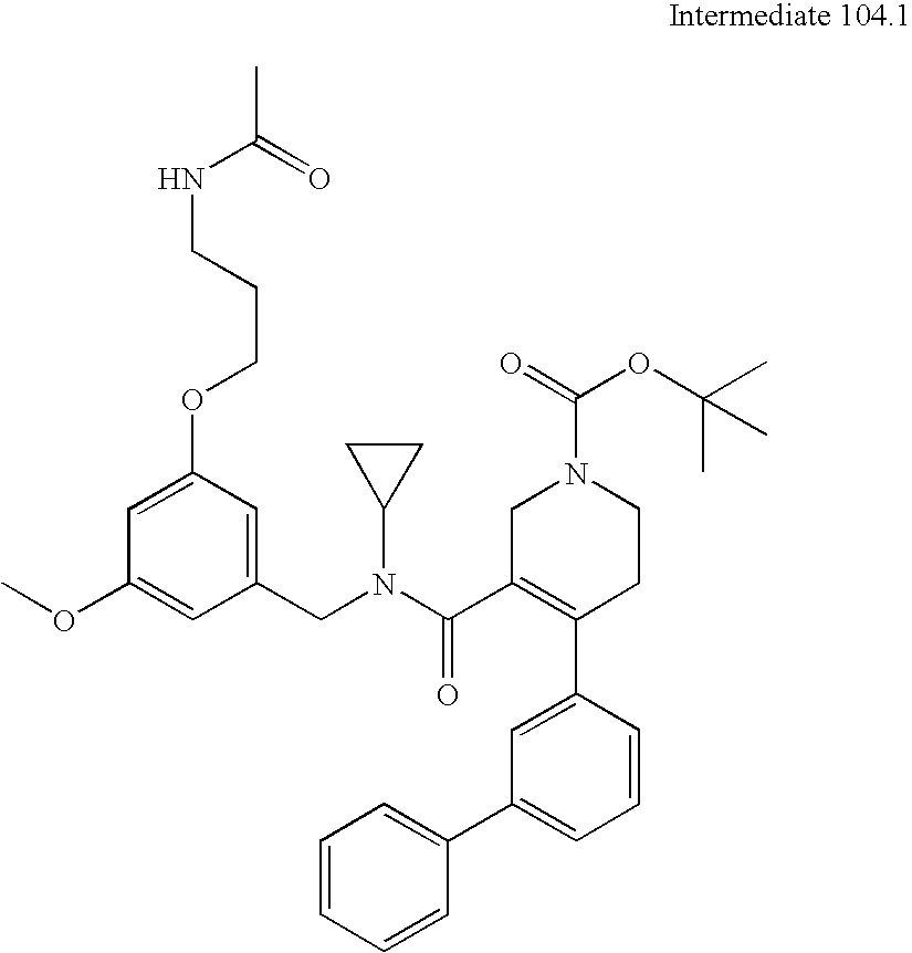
C1=C(OCCCNC(C)=O)C=C(CN(C(=O)C2=C(C3=CC(C4=CC=CC=C4)=CC=C3)CCN(C(=O)OC(C)(C)C)C2)C2CC2)C=C1OC
